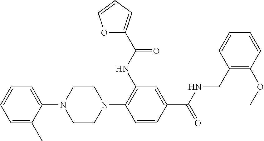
C1=C(C)C(N2CCN(C3=C(NC(=O)C4=CC=CO4)C=C(C(NCC4=C(OC)C=CC=C4)=O)C=C3)CC2)=CC=C1
